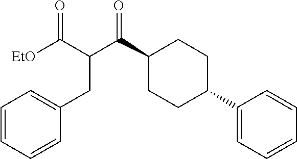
C1(C(C(CC2=CC=CC=C2)C(=O)[EtO])=O)CCC(C2=CC=CC=C2)CC1
